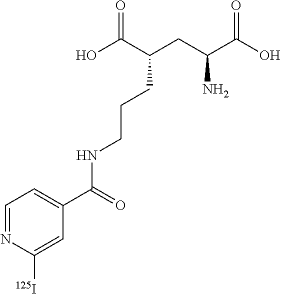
C(CC(C(O)=O)N)(C(O)=O)CCCNC(=O)C1=CC=NC([125I])=C1
